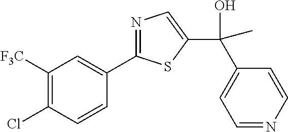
C1([F3C])=C(Cl)C=CC(C2=NC=C(C(O)(C3=CC=NC=C3)C)S2)=C1
